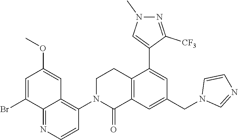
C1=C(Br)C2=NC=CC(N3C(=O)C4=C(CC3)C(C3=CN(C)N=C3[CF3])=CC(CN3C=NC=C3)=C4)=C2C=C1OC
